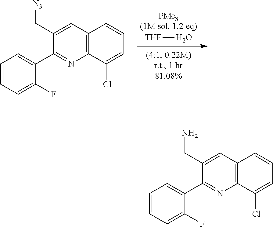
C1(CN)=CC2=C(N=C1C1=CC=CC=C1F)C(Cl)=CC=C2.[THF]O.C1(C[N3])=CC2=C(N=C1C1=CC=CC=C1F)C(Cl)=CC=C2
